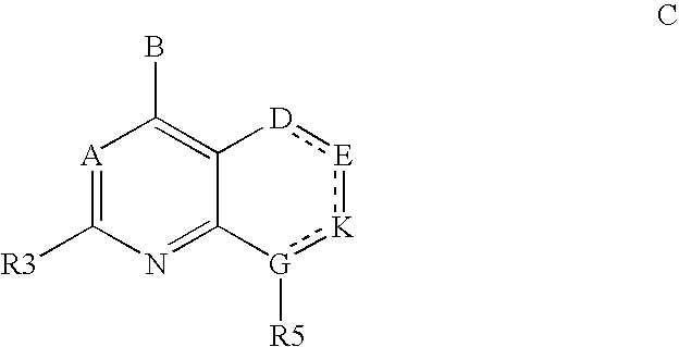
[A]1=C([R3])N=C2C(=C1B)[D]:[E]:[K]:[G]2[R5]
